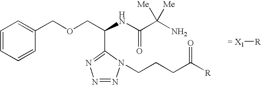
[= X1][R].C1=CC=CC(COCC(C2=NN=NN2CCCC([R])=O)NC(C(N)([Me])[Me])=O)=C1
